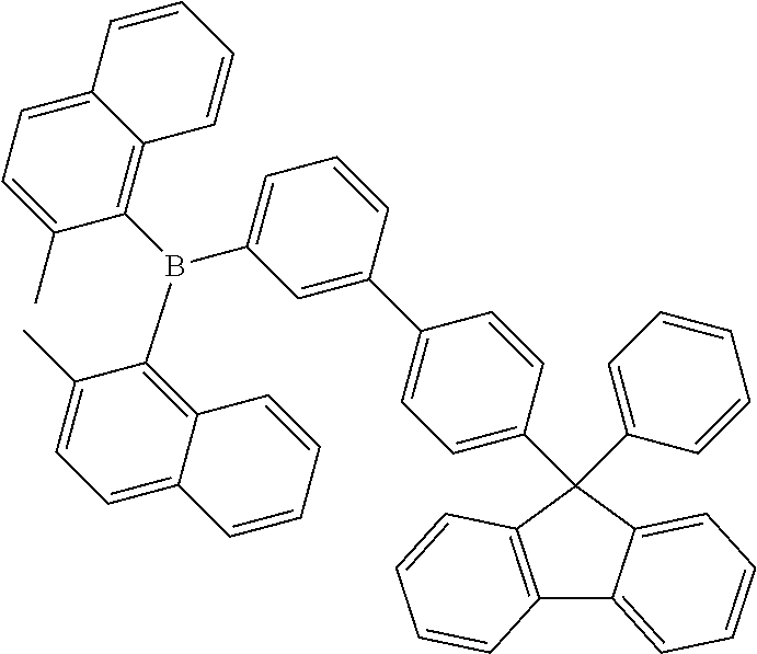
C12=C(C=CC=C1)C(C1=CC=C(C3=CC(B(C4=C5C(=CC=C4C)C=CC=C5)C4=C5C(=CC=C4C)C=CC=C5)=CC=C3)C=C1)(C1=CC=CC=C1)C1=CC=CC=C21
